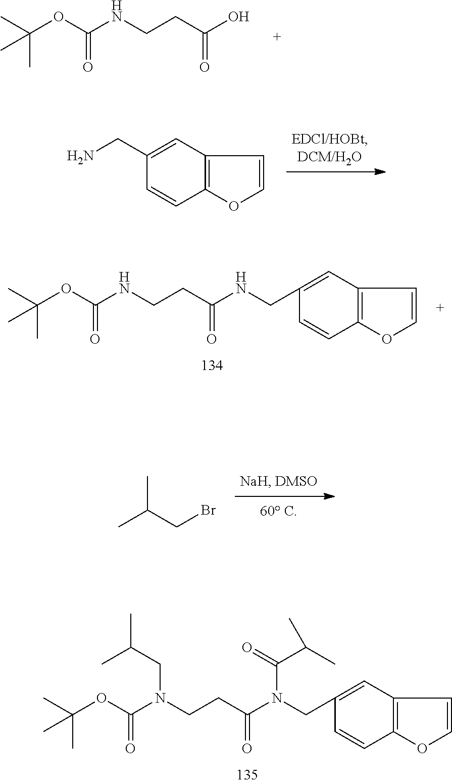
CC(OC(NCCC(O)=O)=O)(C)C.CC(CBr)C.CC(OC(N(CCC(N(CC1=CC2=C(C=C1)OC=C2)C(=O)C(C)C)=O)CC(C)C)=O)(C)C.C1=CC2=C(C=C1CN)C=CO2.CC(OC(NCCC(NCC1=CC2=C(C=C1)OC=C2)=O)=O)(C)C
